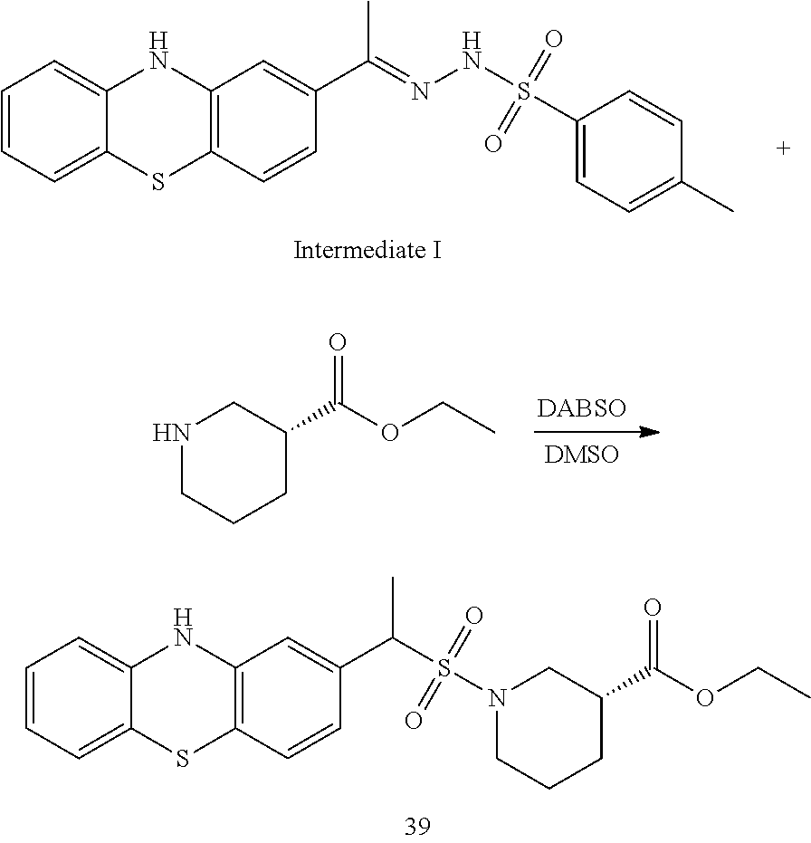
CC(=NNS(=O)(=O)C1=CC=C(C)C=C1)C1=CC2=C(C=C1)SC1=CC=CC=C1N2.[DABSO].C(OCC)(C1CNCCC1)=O.C1CCN(S(=O)(=O)C(C2=CC3=C(SC4=CC=CC=C4N3)C=C2)C)CC1C(OCC)=O
